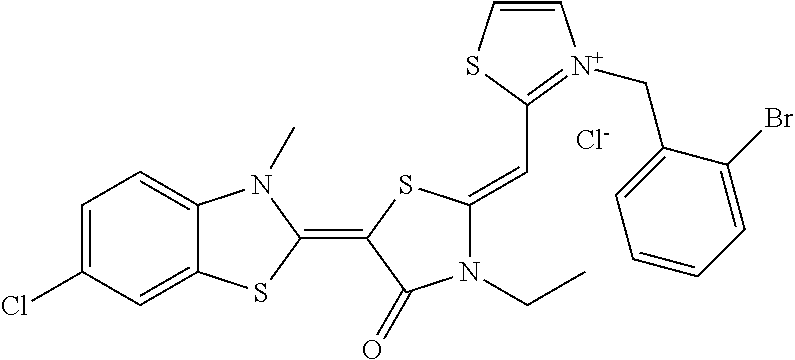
[Cl-].C1=C(Cl)C=C2C(=C1)N(C)C(=C1C(=O)N(CC)C(=CC3=[N+](CC4=CC=CC=C4Br)C=CS3)S1)S2
